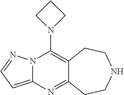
N12C(=CC=N1)N=C1C(=C2N2CCC2)CCNCC1
